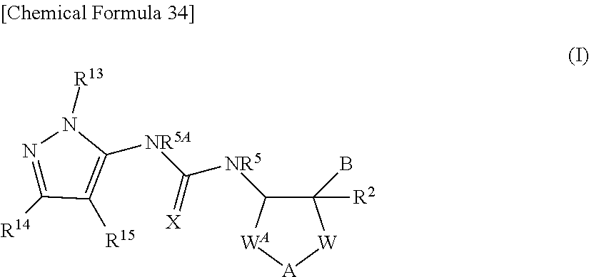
C1([NR5A]C([NR5]C2C([R2])(B)[W][A][WA]2)=[X])=C([R15])C([R14])=NN1[R13]
